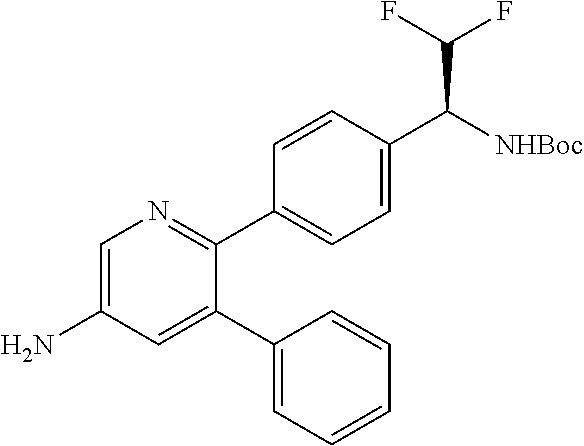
C1=C(N)C=C(C2=CC=CC=C2)C(C2=CC=C(C([NHBoc])C(F)F)C=C2)=N1
